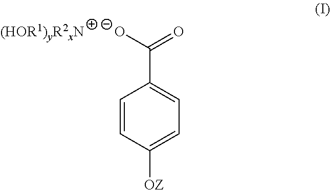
C1=CC([OZ])=CC=C1C([O-])=O.[(HOR1)yR2xN]
